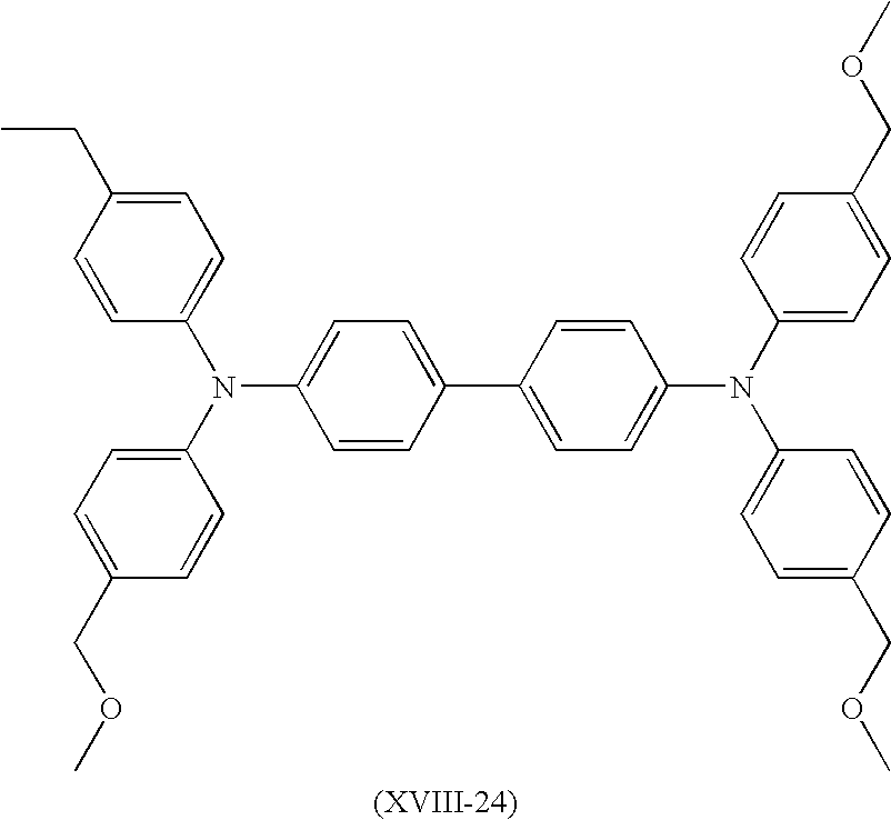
C1=CC(CC)=CC=C1N(C1=CC=C(COC)C=C1)C1=CC=C(C2=CC=C(N(C3=CC=C(COC)C=C3)C3=CC=C(COC)C=C3)C=C2)C=C1
